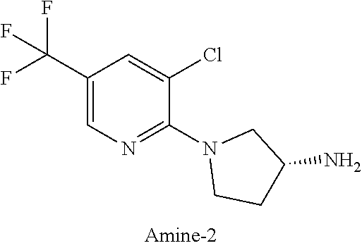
C1(C(F)(F)F)=CN=C(N2CCC(N)C2)C(Cl)=C1
